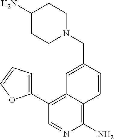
C1(C2=CC=CO2)=C2C(=C(N)N=C1)C=CC(CN1CCC(N)CC1)=C2
